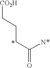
C(N)(=O)CCC[CO2H]
